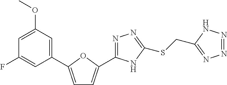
C1=C(C2=CC(OC)=CC(F)=C2)OC(C2=NN=C(SCC3=NN=NN3)N2)=C1
